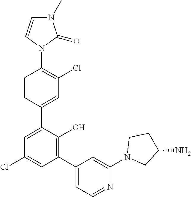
N1(C2=C(Cl)C=C(C3=CC(Cl)=CC(C4=CC=NC(N5CC(N)CC5)=C4)=C3O)C=C2)C(=O)N(C)C=C1
